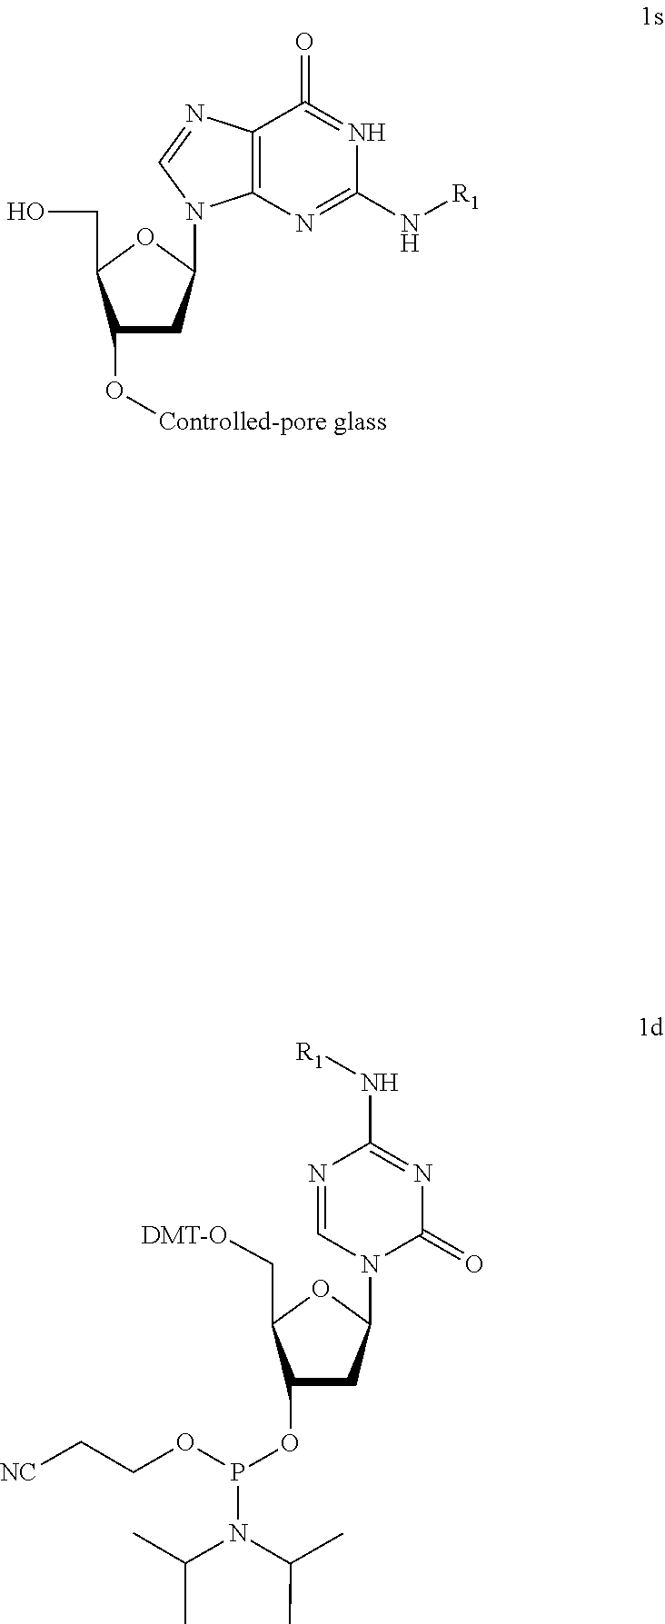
N1=CN(C2CC(OP(OCC[NC])N(C(C)C)C(C)C)C(C[DMT-O])O2)C(=O)N=C1N[R1].C1(O[Controlled-pore glass])CC(N2C3=C(C(=O)=NC(N[R1])=N3)N=C2)OC1CO
